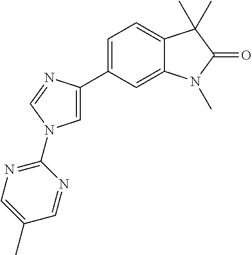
C1=C(C2=CN(C3=NC=C(C)C=N3)C=N2)C=C2C(=C1)C(C)(C)C(=O)N2C
